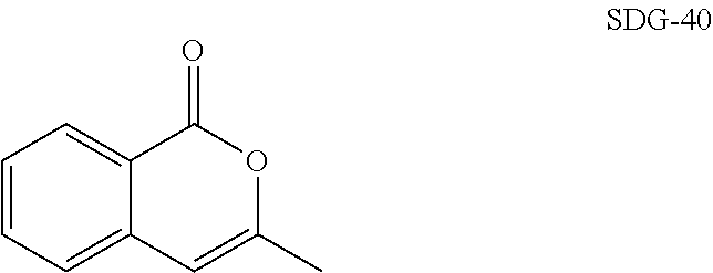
C1=CC=C2C(=C1)C(=O)OC(C)=C2
